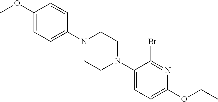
C1(OC)=CC=C(N2CCN(C3=CC=C(OCC)N=C3Br)CC2)C=C1
